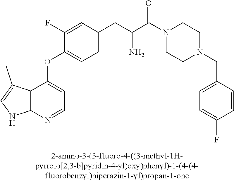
C1(F)=CC(CC(C(N2CCN(CC3=CC=C(F)C=C3)CC2)=O)N)=CC=C1OC1=CC=NC2=C1C(C)=CN2
